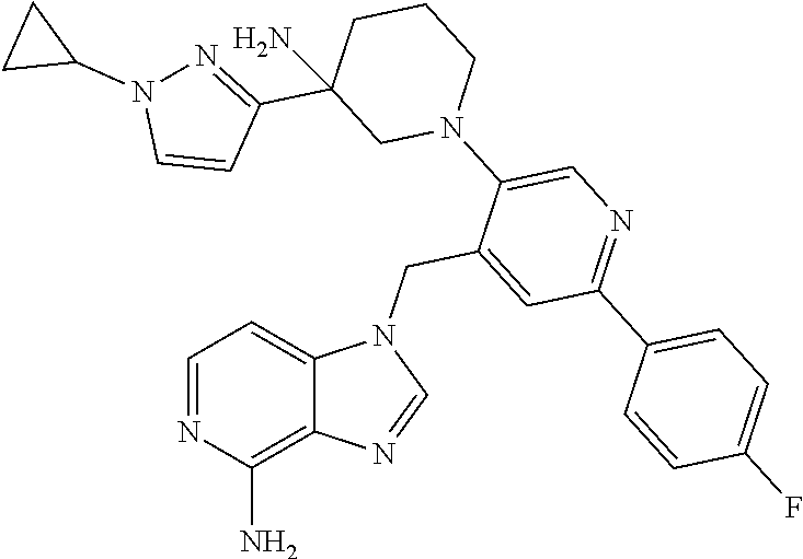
C1=NC(N)=C2C(=C1)N(CC1=CC(C3=CC=C(F)C=C3)=NC=C1N1CC(C3=NN(C4CC4)C=C3)(N)CCC1)C=N2
